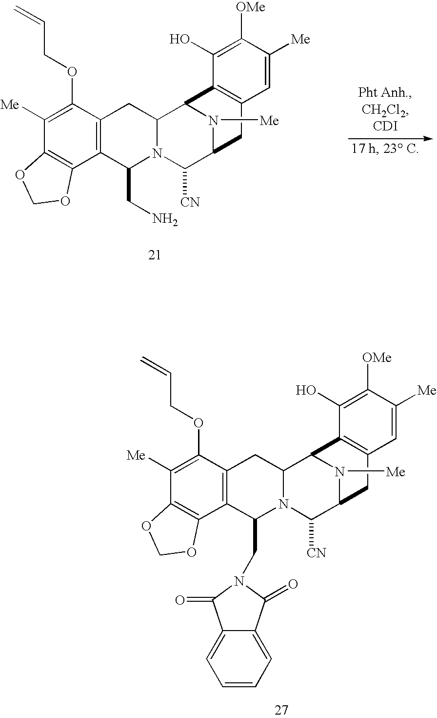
C1([Me])=C(OCC=C)C2=C(C3=C1OCO3)C(CN)N1C(C2)C2N([Me])C(C1[CN])CC1=C2C(O)=C([OMe])C([Me])=C1.C1([Me])=C(OCC=C)C2=C(C3=C1OCO3)C(CN1C(=O)C3=CC=CC=C3C1=O)N1C(C2)C2N([Me])C(C1[CN])CC1=C2C(O)=C([OMe])C([Me])=C1
